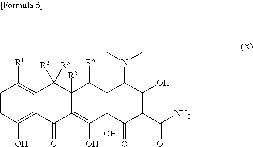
C1=CC(O)=C2C(=C1[R1])C([R3])([R2])C1([R5])C(=C(O)C3(O)C(C1[R6])C(N(C)C)C(O)=C(C(N)=O)C3=O)C2=O
